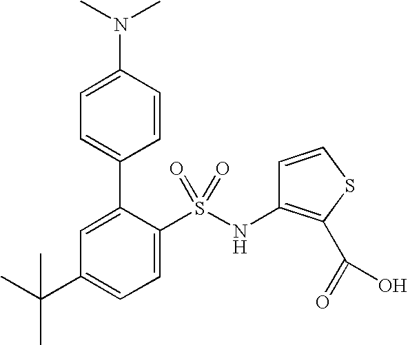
C1=C(C2=CC=C(N(C)C)C=C2)C(S(NC2=C(C(=O)O)SC=C2)(=O)=O)=CC=C1C(C)(C)C
